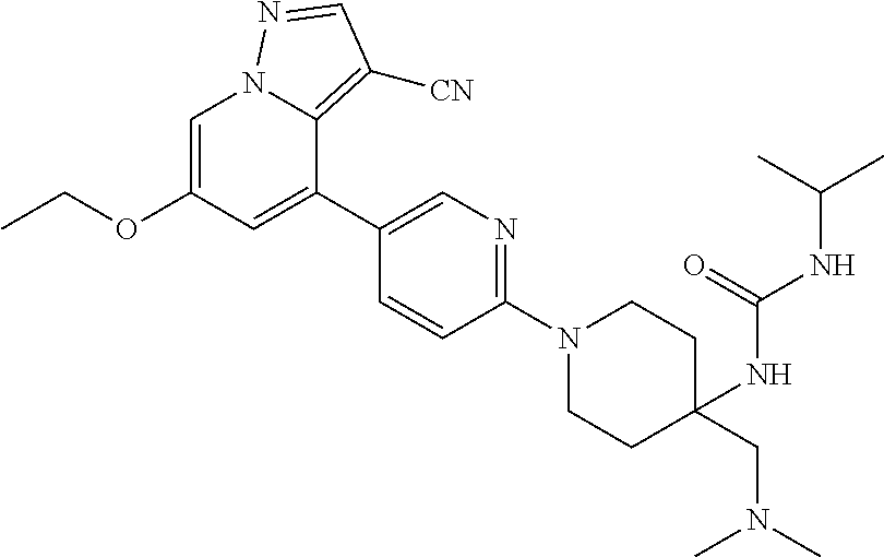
N1(C2=NC=C(C3=CC(OCC)=CN4C3=C([CN])C=N4)C=C2)CCC(CN(C)C)(NC(NC(C)C)=O)CC1
